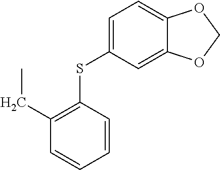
C1=CC(SC2=CC=C3C(=C2)OCO3)=C(CC)C=C1
